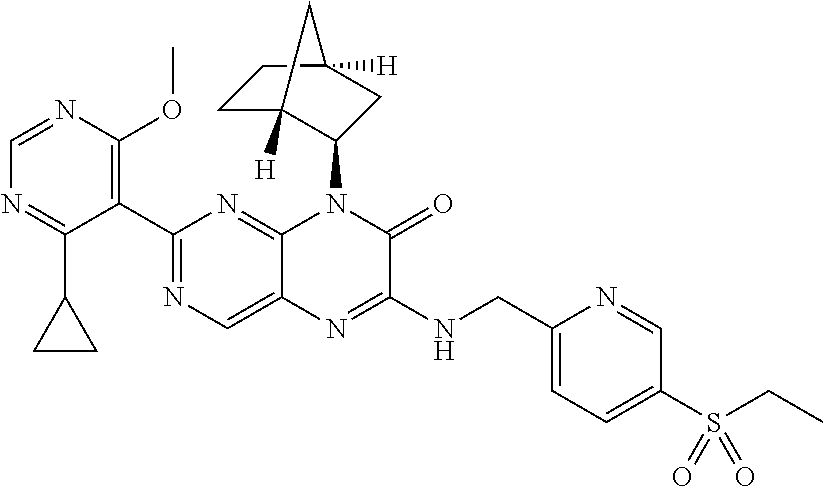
C1(C2=NC=C3C(=N2)N(C2C4([H])CCC([H])(C2)C4)C(=O)C(NCC2=CC=C(S(CC)(=O)=O)C=N2)=N3)=C(OC)N=CN=C1C1CC1
